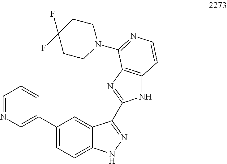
C1=CC(C2=CC=C3C(=C2)C(C2=NC4=C(N2)C=CN=C4N2CCC(F)(F)CC2)=NN3)=CN=C1
